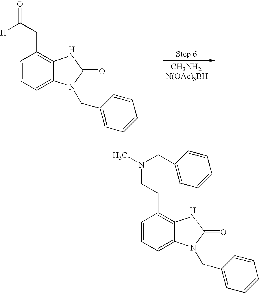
C1=CC=C2C(=C1CC(=O)[H])NC(=O)N2CC1=CC=CC=C1.C1=CC=C2C(=C1CCN(CC1=CC=CC=C1)C)NC(=O)N2CC1=CC=CC=C1
